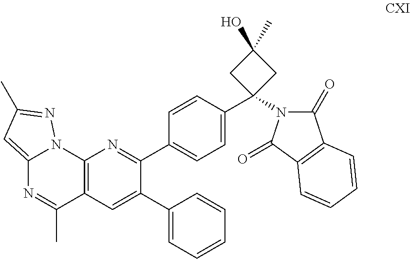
C12=CC(C)=NN1C1=C(C(C)=N2)C=C(C2=CC=CC=C2)C(C2=CC=C(C3(N4C(=O)C5=C(C4=O)C=CC=C5)CC(O)(C)C3)C=C2)=N1
